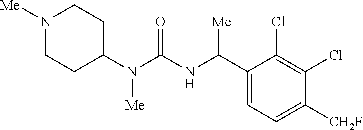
C1(N(C(NC(C2=CC=C([CH2F])C(Cl)=C2Cl)[Me])=O)[Me])CCN([Me])CC1
